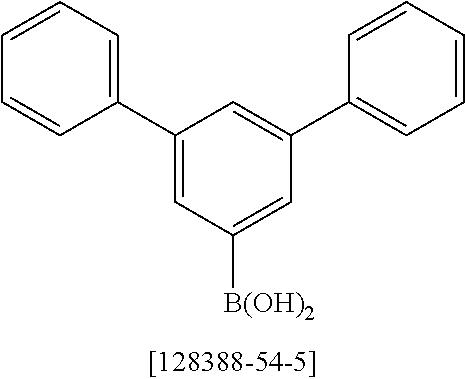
C1(C2=CC([B(OH)2])=CC(C3=CC=CC=C3)=C2)=CC=CC=C1
